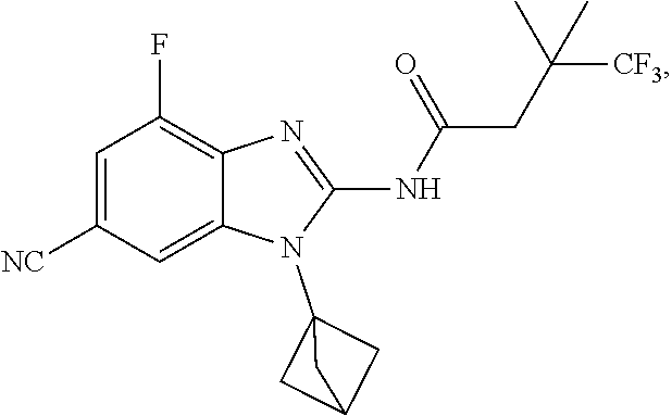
C1(F)=C2C(=CC([NC])=C1)N(C13CC(C1)C3)C(NC(CC(C)(C)[CF3])=O)=N2
